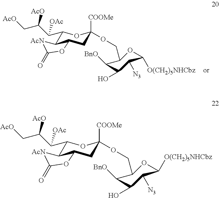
C1(C(C(C[AcO])[AcO])[OAc])C2C(CC([COOMe])(OCC3C([BnO])C(O)C([N3])C([O(CH2)5NHCbz])O3)O1)OC(=O)[AcN]2.C1(C(C(C[AcO])[AcO])[OAc])C2C(CC([COOMe])(OCC3C([BnO])C(O)C([N3])C([O(CH2)5NHCbz])O3)O1)OC(=O)[AcN]2
